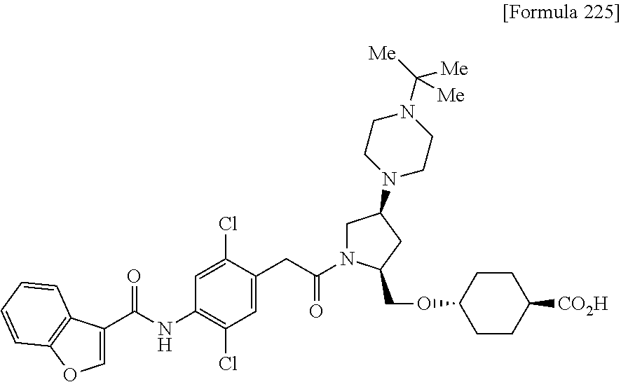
C1(NC(C2=COC3=C2C=CC=C3)=O)=C(Cl)C=C(CC(N2CC(N3CCN(C([Me])([Me])[Me])CC3)CC2COC2CCC([CO2H])CC2)=O)C(Cl)=C1
